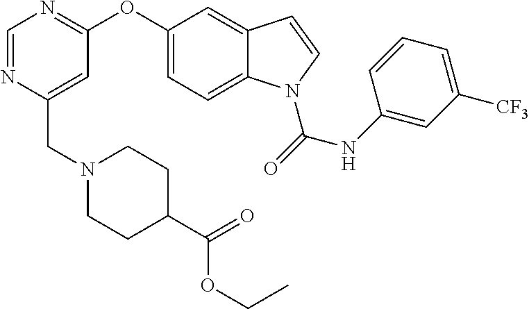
C(C1=CC(OC2=CC=C3C(=C2)C=CN3C(NC2=CC([CF3])=CC=C2)=O)=NC=N1)N1CCC(C(=O)OCC)CC1
